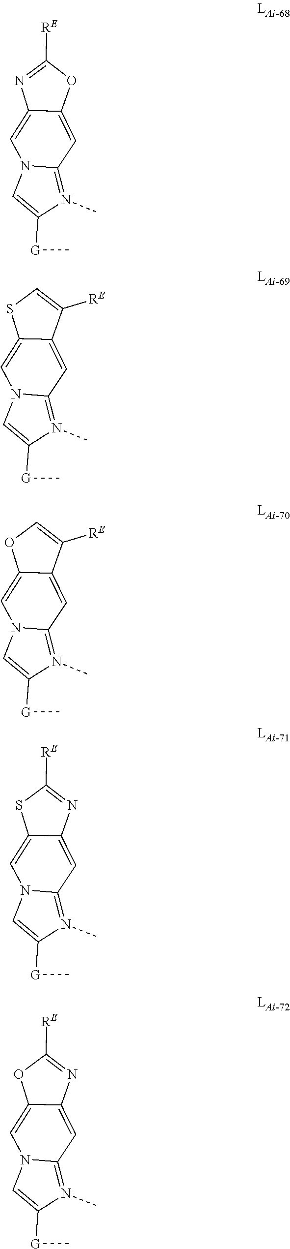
C1=C([G]C)N(C)=C2N1C=C1C(=C2)OC([RE])=N1.C1=C([G]C)N(C)=C2N1C=C1C(=C2)C([RE])=CS1.C1=C([G]C)N(C)=C2N1C=C1C(=C2)C([RE])=CO1.C1=C([G]C)N(C)=C2N1C=C1C(=C2)N=C([RE])S1.C1=C([G]C)N(C)=C2N1C=C1C(=C2)N=C([RE])O1
